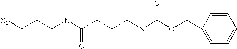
[X1]CCCNC(CCCNC(OCC1=CC=CC=C1)=O)=O
